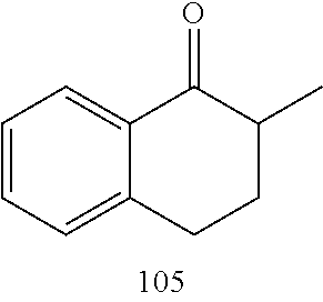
C1=CC=C2C(=C1)C(=O)C(C)CC2
